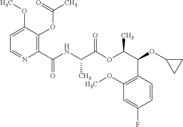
N(C(C(OC(C(C1=C(OC)C=C(F)C=C1)OC1CC1)C)=O)C)C(=O)C1=C(OC(C)=O)C(OC)=CC=N1
